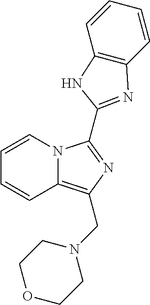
C1=CN2C(=C(CN3CCOCC3)N=C2C2=NC3=C(N2)C=CC=C3)C=C1
